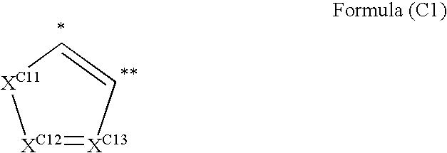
[XC12]1=[XC13]C=C[XC11]1
